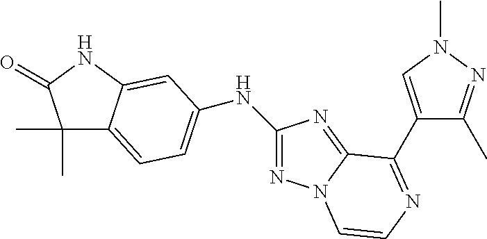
C1(C)(C)C2=CC=C(NC3=NN4C(=N3)C(C3=CN(C)N=C3C)=NC=C4)C=C2NC1=O
